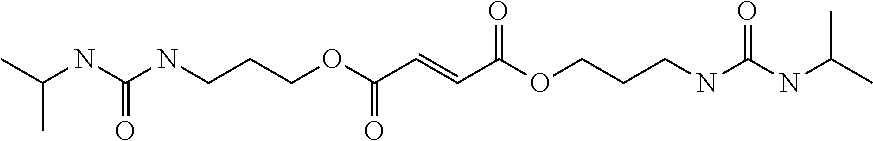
N(CCCOC(C=CC(OCCCNC(NC(C)C)=O)=O)=O)C(NC(C)C)=O
